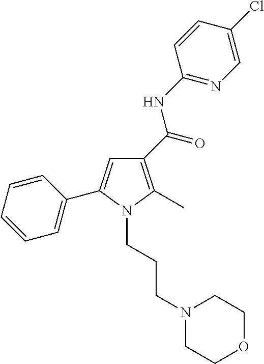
C1(C(=O)NC2=NC=C(Cl)C=C2)=C(C)N(CCCN2CCOCC2)C(C2=CC=CC=C2)=C1
